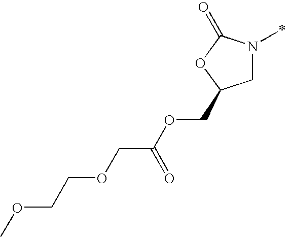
C1N(C)C(=O)OC1COC(COCCOC)=O
